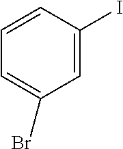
C1=C(I)C=CC=C1Br
